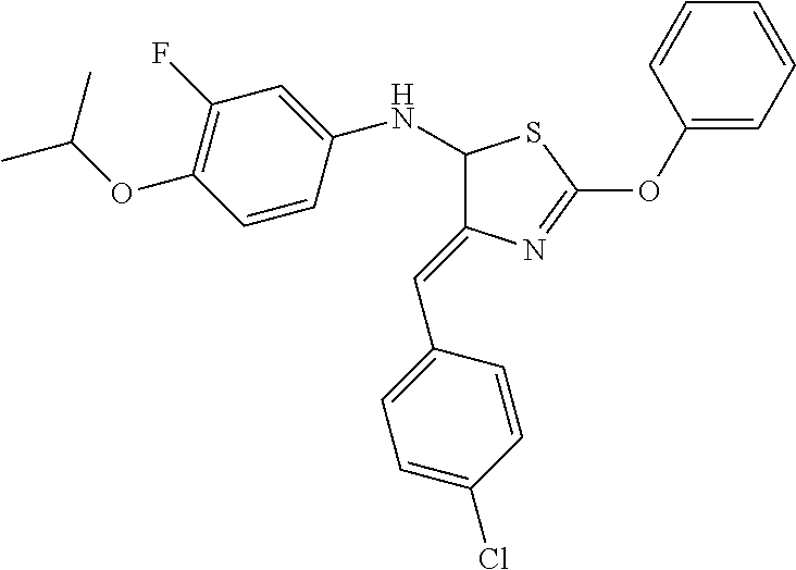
C1(F)=C(OC(C)C)C=CC(NC2C(=CC3=CC=C(Cl)C=C3)N=C(OC3=CC=CC=C3)S2)=C1
